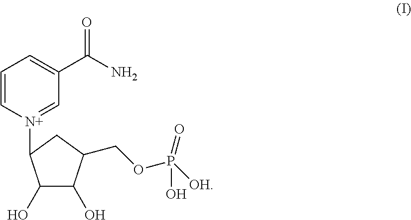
C1=C[N+](C2CC(COP([OH])(=O)O)C(O)C2O)=CC(C(N)=O)=C1
